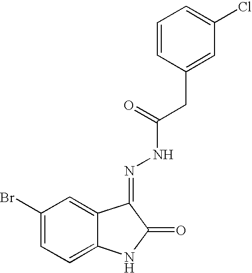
C12=CC(Br)=CC=C1NC(=O)C2=NNC(=O)CC1=CC(Cl)=CC=C1
